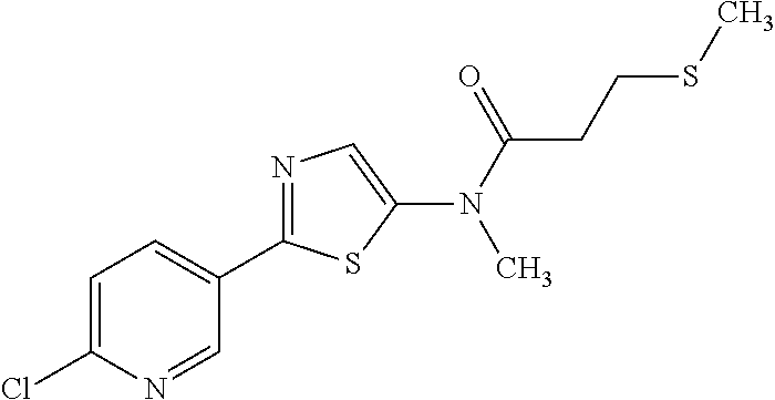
C1(Cl)=CC=C(C2=NC=C(N(C(=O)CCSC)C)S2)C=N1
